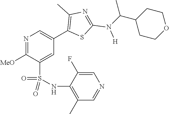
N1=C([MeO])C(S(NC2=C(C)C=NC=C2F)(=O)=O)=CC(C2=C(C)N=C(N([H])C(C3CCOCC3)C)S2)=C1
